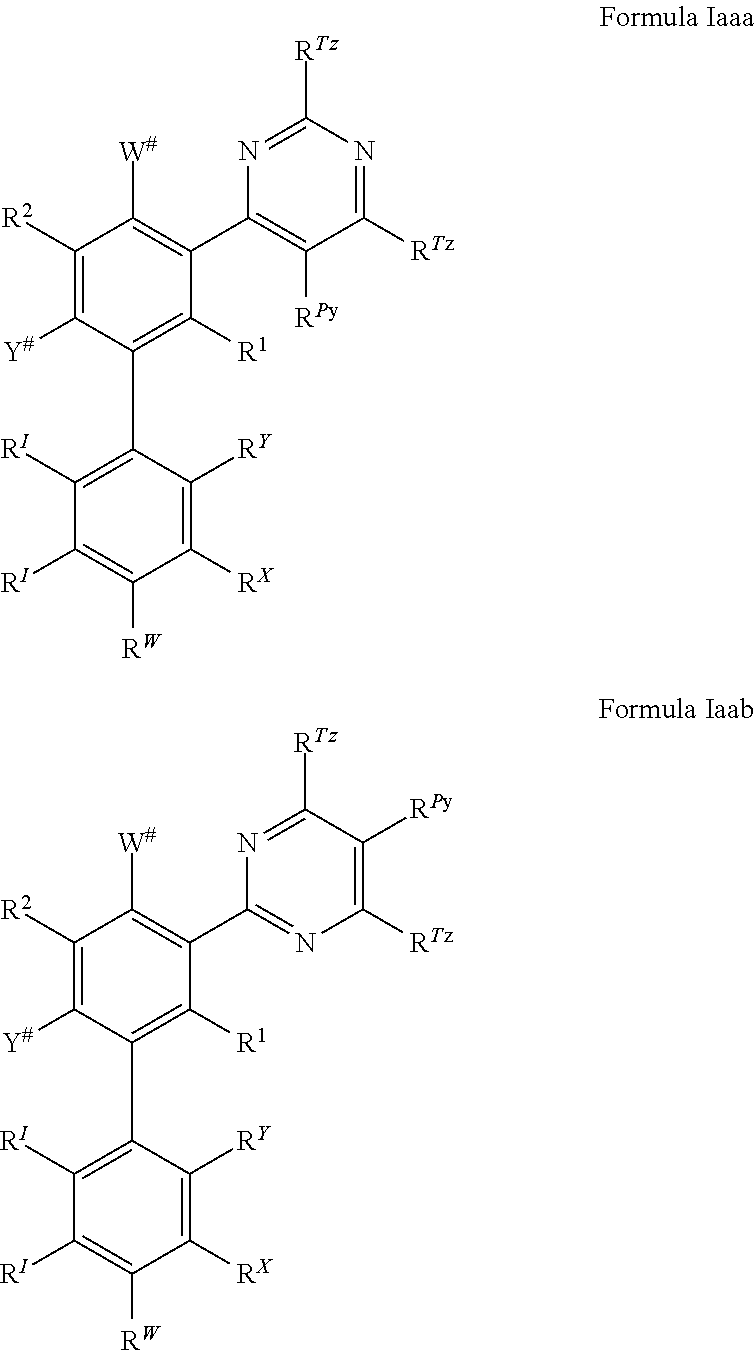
C1([R2])=C([Y#])C(C2=C([RI])C([RI])=C([RW])C([RX])=C2[RY])=C([R1])C(C2=C([RPy])C([RTz])=NC([RTz])=N2)=C1[W#].C1([R2])=C([Y#])C(C2=C([RI])C([RI])=C([RW])C([RX])=C2[RY])=C([R1])C(C2=NC([RTz])=C([RPy])C([RTz])=N2)=C1[W#]
